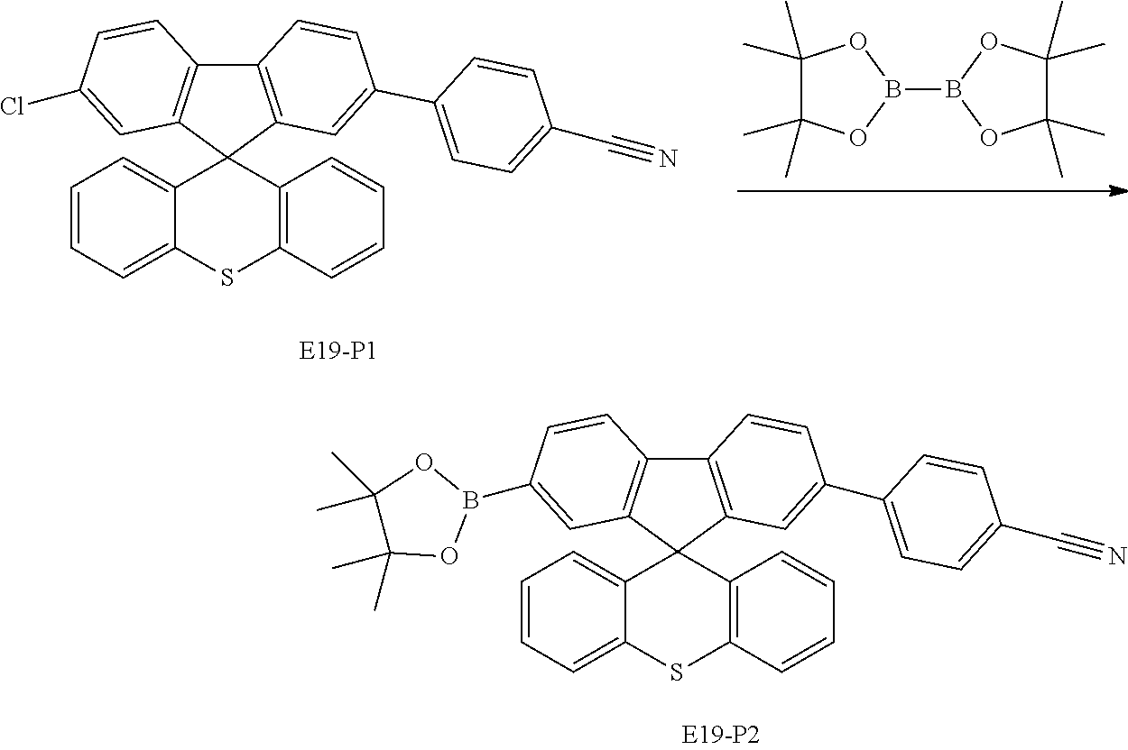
C1(C)(C)C(C)(C)OB(B2OC(C)(C)C(C)(C)O2)O1.C12=C(C=C(C3=CC=C(C#N)C=C3)C=C1)C1(C3=C2C=CC(Cl)=C3)C2=CC=CC=C2SC2=C1C=CC=C2.C12=C(C=C(C3=CC=C(C#N)C=C3)C=C1)C1(C3=C2C=CC(B2OC(C)(C)C(C)(C)O2)=C3)C2=CC=CC=C2SC2=C1C=CC=C2
